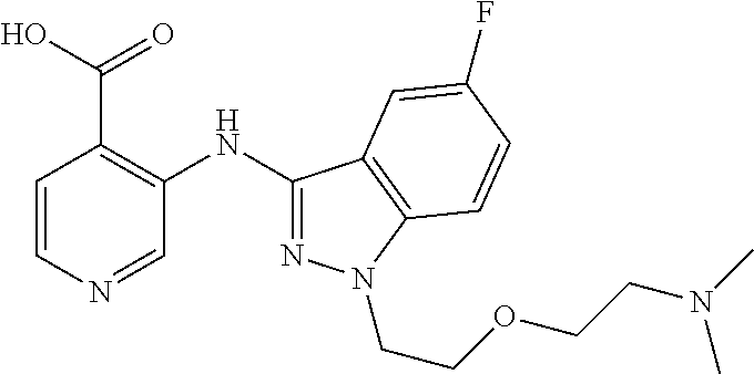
OC(=O)C1=C(NC2=NN(CCOCCN(C)C)C3=C2C=C(F)C=C3)C=NC=C1
